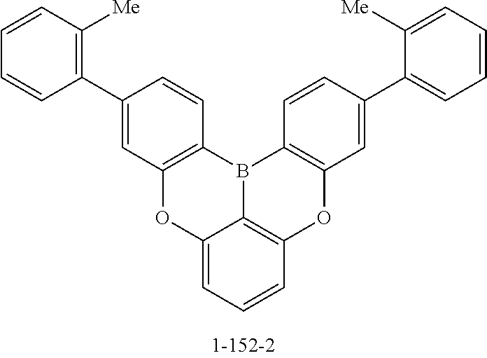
C1(C2=C([Me])C=CC=C2)=CC2=C(C=C1)B1C3=C(C=C(C4=CC=CC=C4[Me])C=C3)OC3=C1C(=CC=C3)O2
